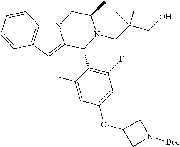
N12C3=C(C=C1C(C1=C(F)C=C(OC4CN([Boc])C4)C=C1F)N(CC(CO)(F)C)C(C)C2)C=CC=C3
